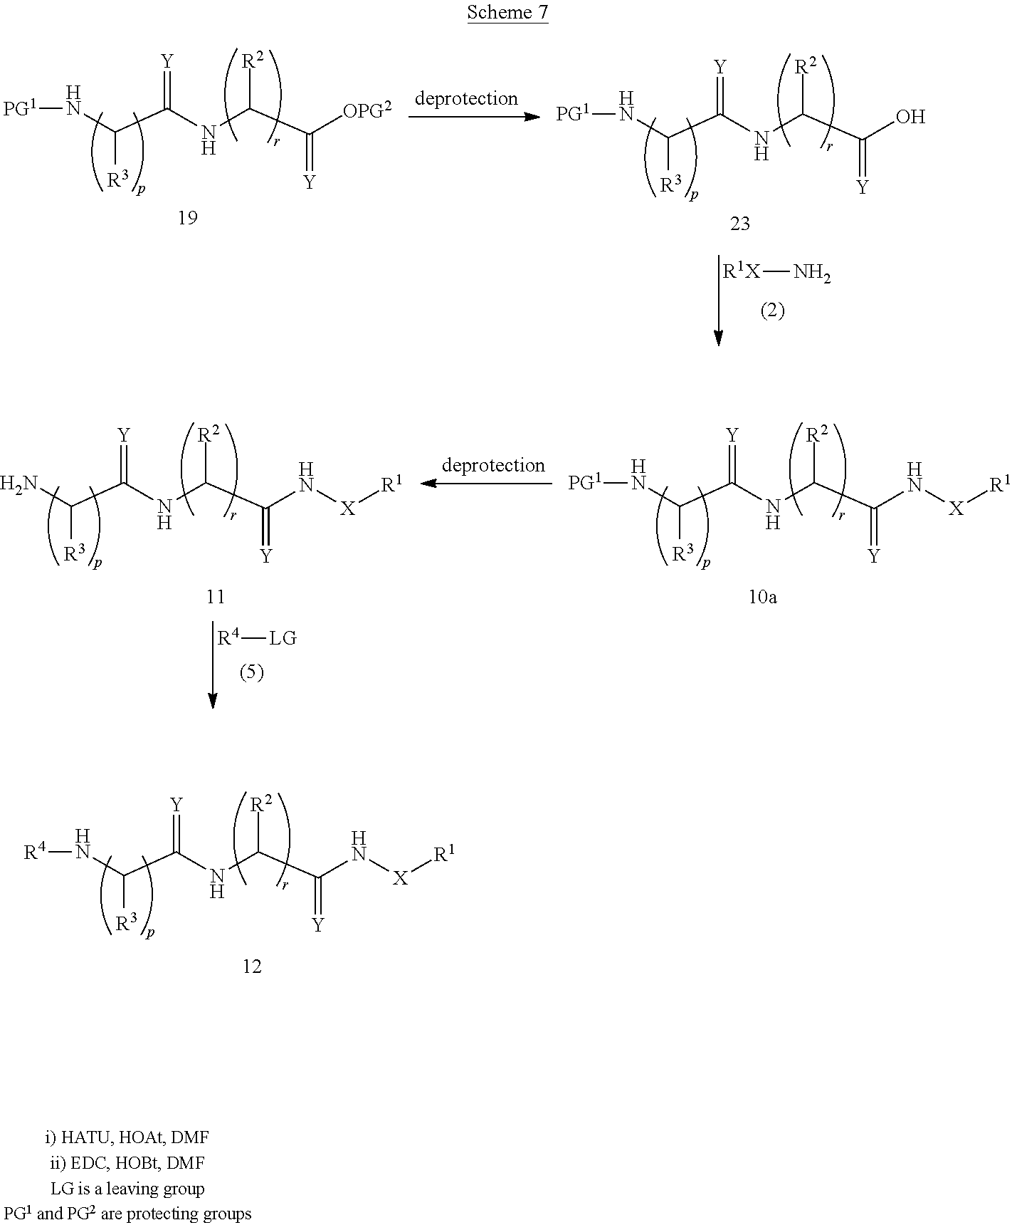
N(C(C(NC(C(O)=[Y])[R2])=[Y])[R3])[PG1].[R1X]N.N(C(C(NC(C([OPG2])=[Y])[R2])=[Y])[R3])[PG1].N(C(C(NC(C(N[X][R1])=[Y])[R2])=[Y])[R3])[PG1].[R4][LG].NC(C(NC(C(N[X][R1])=[Y])[R2])=[Y])[R3].N(C(C(NC(C(N[X][R1])=[Y])[R2])=[Y])[R3])[R4]
